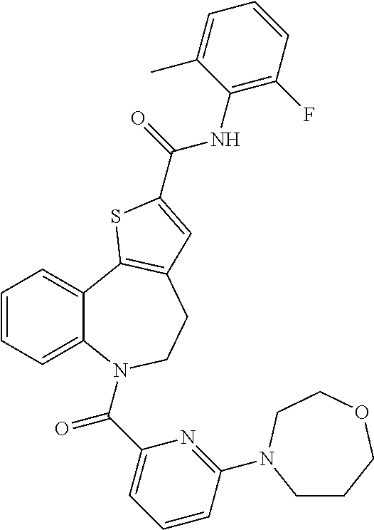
C1=CC=C2C(=C1)C1=C(CCN2C(C2=CC=CC(N3CCCOCC3)=N2)=O)C=C(C(NC2=C(F)C=CC=C2C)=O)S1
